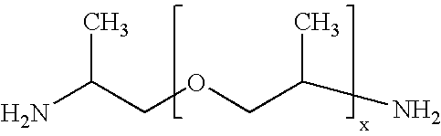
NC(COCC(C)N)C
